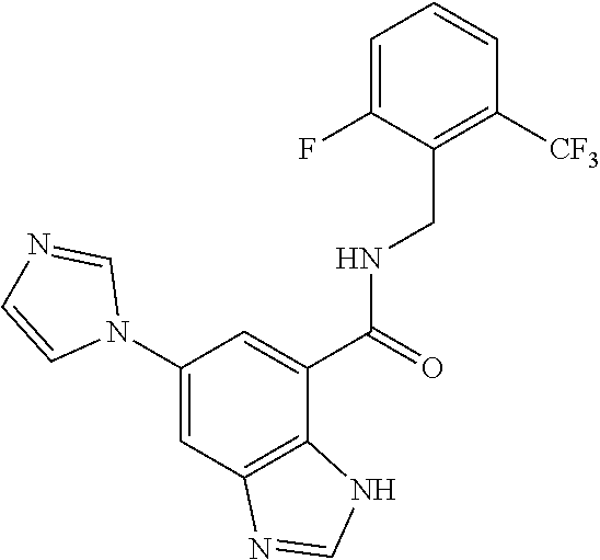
C1=NC=CN1C1=CC2=C(C(C(NCC3=C([CF3])C=CC=C3F)=O)=C1)NC=N2
